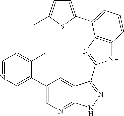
C1=NC=C(C2=CN=C3C(=C2)C(C2=NC4=C(N2)C=CC=C4C2=CC=C(C)S2)=NN3)C(C)=C1
